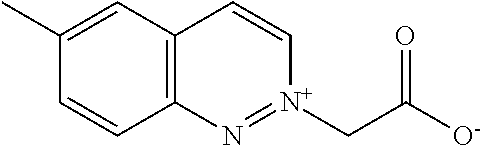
C12=C(C=C(C)C=C1)C=C[N+](CC([O-])=O)=N2
